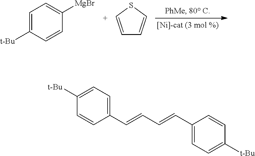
C1=C([t-Bu])C=CC([MgBr])=C1.C1=CSC=C1.C1(C=CC=CC2=CC=C([t-Bu])C=C2)=CC=C([t-Bu])C=C1
